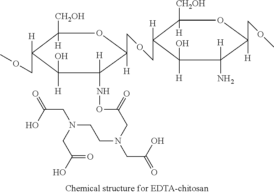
C1([CH2OH])([H])C([H])(COC)C([H])(O)C([H])(NOC(CN(CC(=O)O)CCN(CC(=O)O)CC(O)=O)=O)C(COCC2([H])C([CH2OH])([H])OC(COC)([H])C([H])(N)C2([H])O)([H])O1
